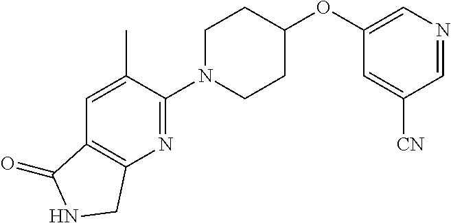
C1N(C2=NC3=C(C=C2C)C(=O)NC3)CCC(OC2=CN=CC([CN])=C2)C1
